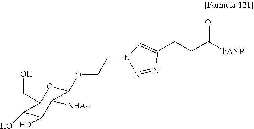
C(C([hANP])=O)CC1=CN(CCOC2OC(CO)C(O)C(O)C2[NHAc])N=N1
